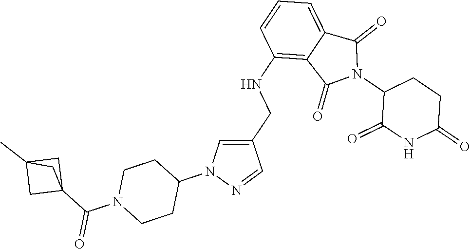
C1(NCC2=CN(C3CCN(C(C45CC(C)(C4)C5)=O)CC3)N=C2)=C2C(=CC=C1)C(=O)N(C1C(=O)NC(=O)CC1)C2=O
